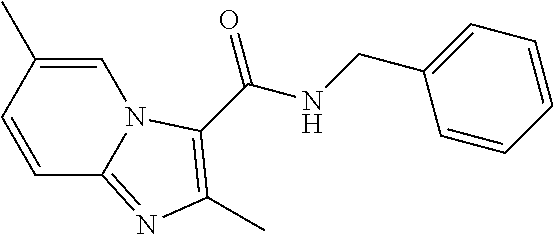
C1=CC(C)=CN2C1=NC(C)=C2C(=O)NCC1=CC=CC=C1
